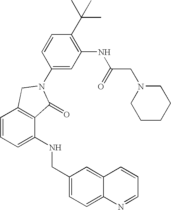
C1=CC=C(NCC2=CC=C3C(=C2)C=CC=N3)C2=C1CN(C1=CC(NC(=O)CN3CCCCC3)=C(C(C)(C)C)C=C1)C2=O
